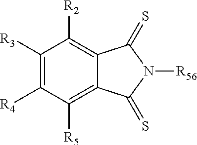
[R4]C1=C([R3])C([R2])=C2C(=C1[R5])C(=S)N([R56])C2=S
